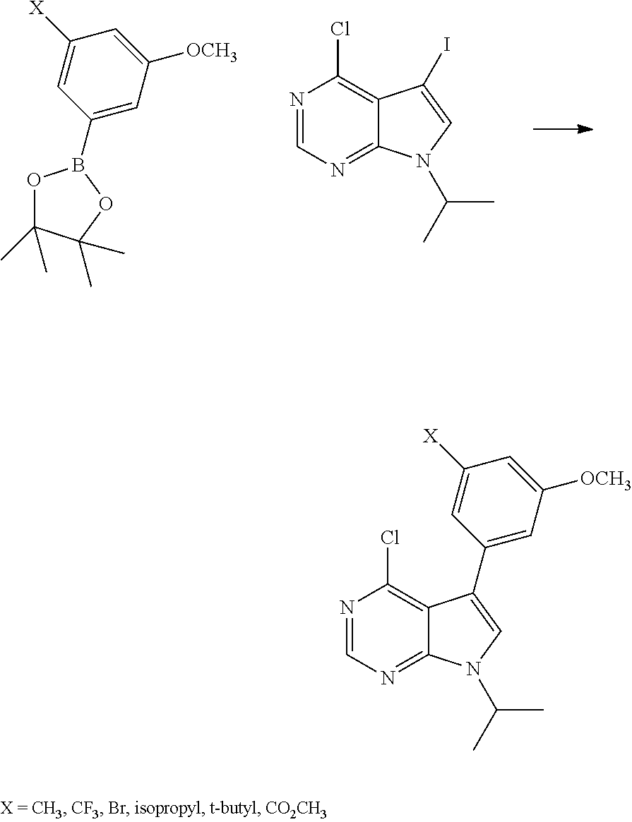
C1(B2OC(C)(C)C(C)(C)O2)=CC([OCH3])=CC([X])=C1.N1=CN=C2C(=C1Cl)C(I)=CN2C(C)C.N1=CN=C2C(=C1Cl)C(C1=CC([OCH3])=CC([X])=C1)=CN2C(C)C
